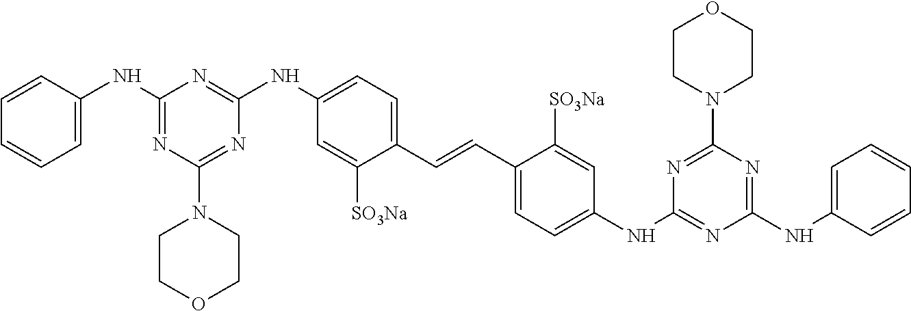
C1(NC2=CC=CC=C2)=NC(N2CCOCC2)=NC(NC2=CC=C(C=CC3=CC=C(NC4=NC(NC5=CC=CC=C5)=NC(N5CCOCC5)=N4)C=C3[SO3Na])C([SO3Na])=C2)=N1
